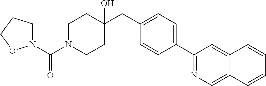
C1N(C(N2CCCO2)=O)CCC(CC2=CC=C(C3=NC=C4C(=C3)C=CC=C4)C=C2)(O)C1
